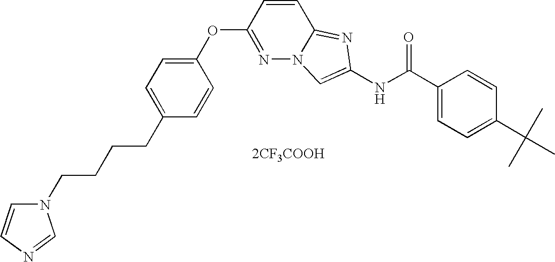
C1(OC2=NN3C(=NC(NC(C4=CC=C(C(C)(C)C)C=C4)=O)=C3)C=C2)=CC=C(CCCCN2C=CN=C2)C=C1.[2CF3COOH]
